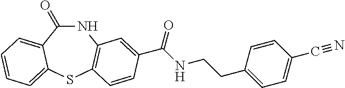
N1C(=O)C2=CC=CC=C2SC2=C1C=C(C(NCCC1=CC=C(C#N)C=C1)=O)C=C2
